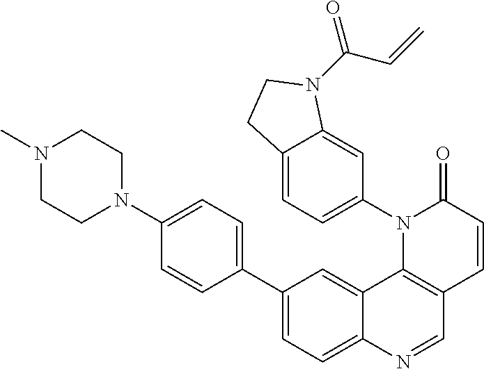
C12=CC(C3=CC=C(N4CCN(C)CC4)C=C3)=CC=C1N=CC1=C2N(C2=CC=C3C(=C2)N(C(C=C)=O)CC3)C(=O)C=C1
